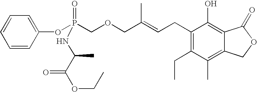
C1=CC(OP(COCC(=CCC2=C(CC)C(C)=C3C(=C2O)C(=O)OC3)C)(=O)NC(C(OCC)=O)C)=CC=C1
